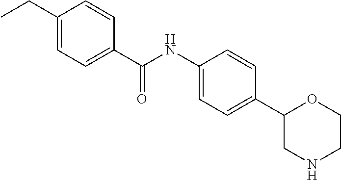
C1(NC(C2=CC=C(CC)C=C2)=O)=CC=C(C2CNCCO2)C=C1
